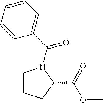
C1CCC(C(OC)=O)N1C(C1=CC=CC=C1)=O
